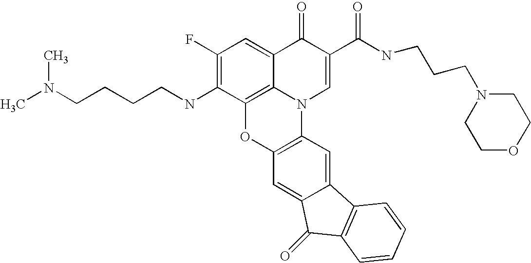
C1(F)=C(NCCCCN(C)C)C2=C3C(=C1)C(=O)C(C(NCCCN1CCOCC1)=O)=CN3C1=C(O2)C=C2C(=C1)C1=C(C2=O)C=CC=C1
